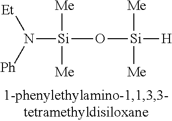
N([Si](O[Si]([H])([Me])[Me])([Me])[Me])([Et])[Ph]
